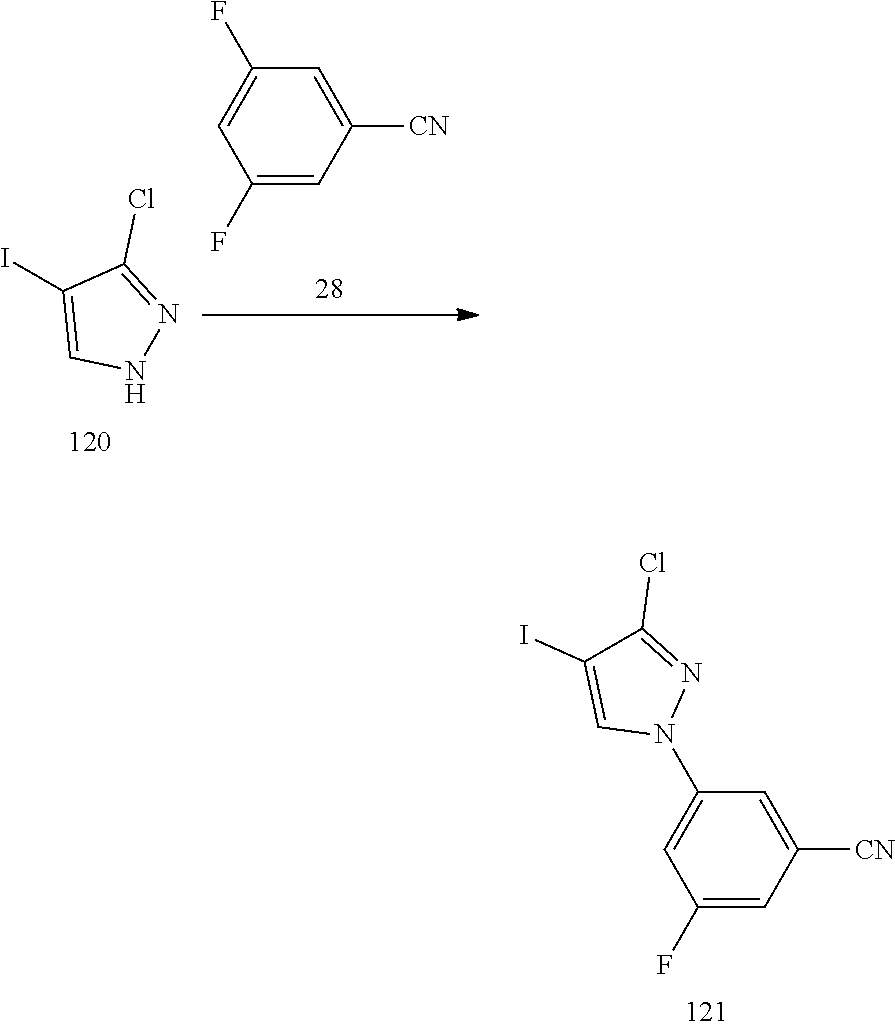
C1=C([CN])C=C(F)C=C1N1N=C(Cl)C(I)=C1.IC1=CNN=C1Cl.C1=C([CN])C=C(F)C=C1F
